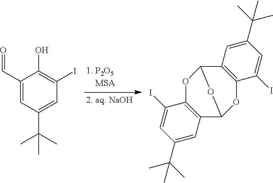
C1(C=O)=CC(C(C)(C)C)=CC(I)=C1O.O1C2=C(C3OC4=C(C1O3)C=C(C(C)(C)C)C=C4I)C=C(C(C)(C)C)C=C2I
